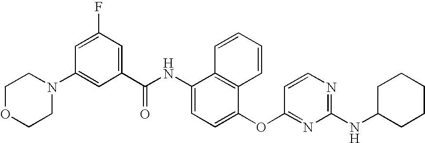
C1OCCN(C2=CC(C(NC3=CC=C(OC4=NC(NC5CCCCC5)=NC=C4)C4=C3C=CC=C4)=O)=CC(F)=C2)C1
